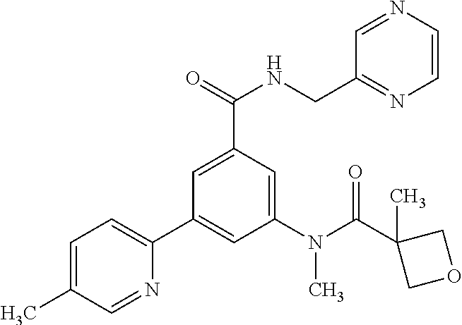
C1=C(C)C=NC(C2=CC(N(C(C3(C)COC3)=O)C)=CC(C(=O)NCC3=NC=CN=C3)=C2)=C1
